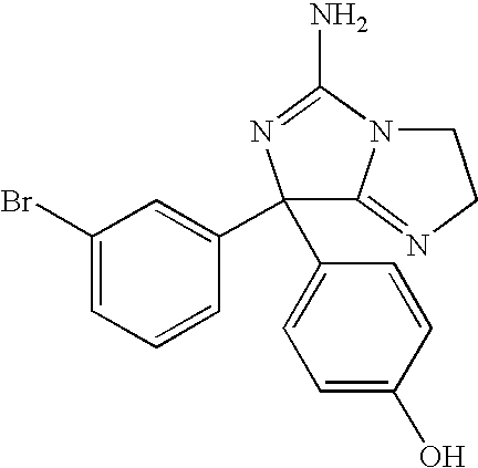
C1(C2=CC=C(O)C=C2)(C2=CC(Br)=CC=C2)C2=NCCN2C(N)=N1
